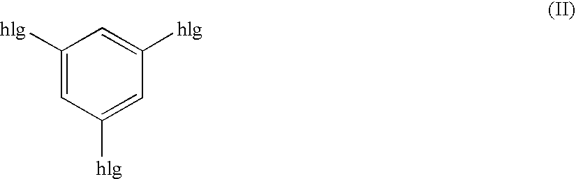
C1([hlg])=CC([hlg])=CC([hlg])=C1
